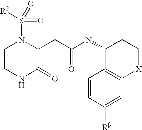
N1(S(=O)(=O)[R2])CCNC(=O)C1CC(=O)NC1C2=C([X]CC1)C=C([Rb])C=C2
